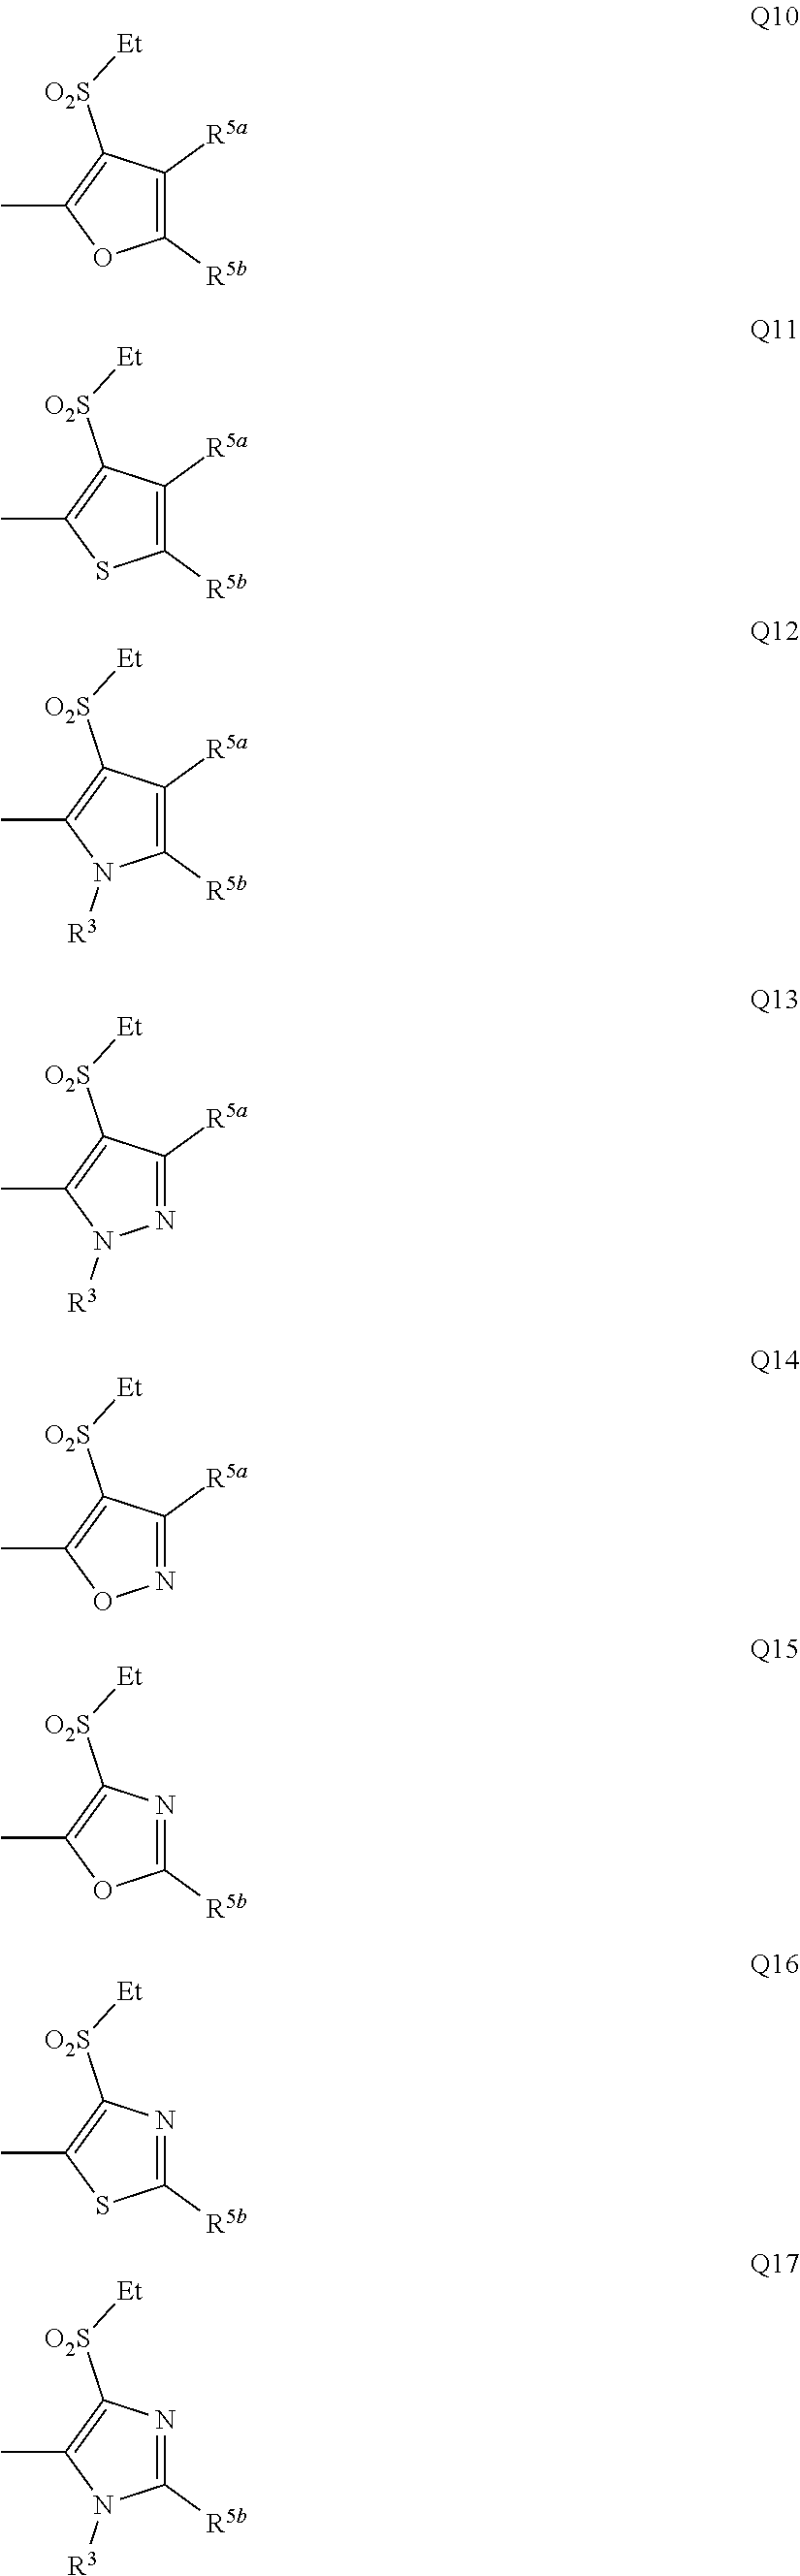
C1([R5a])=C([R5b])OC(C)=C1[O2S][Et].C1([R5a])=C([R5b])SC(C)=C1[O2S][Et].C1([R5a])=C([R5b])N([R3])C(C)=C1[O2S][Et].C1([R5a])=NN([R3])C(C)=C1[O2S][Et].C1([R5a])=NOC(C)=C1[O2S][Et].N1=C([R5b])OC(C)=C1[O2S][Et].N1=C([R5b])SC(C)=C1[O2S][Et].N1=C([R5b])N([R3])C(C)=C1[O2S][Et]
